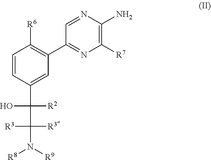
C1=CC(C(O)([R2])C([R3])([R3])N([R9])[R8])=CC(C2=NC([R7])=C(N)N=C2)=C1[R6]
